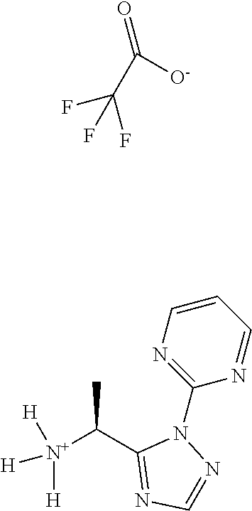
C(C(F)(F)F)(=O)[O-].C1=NN(C2=NC=CC=N2)C(C([N+]([H])([H])[H])C)=N1
